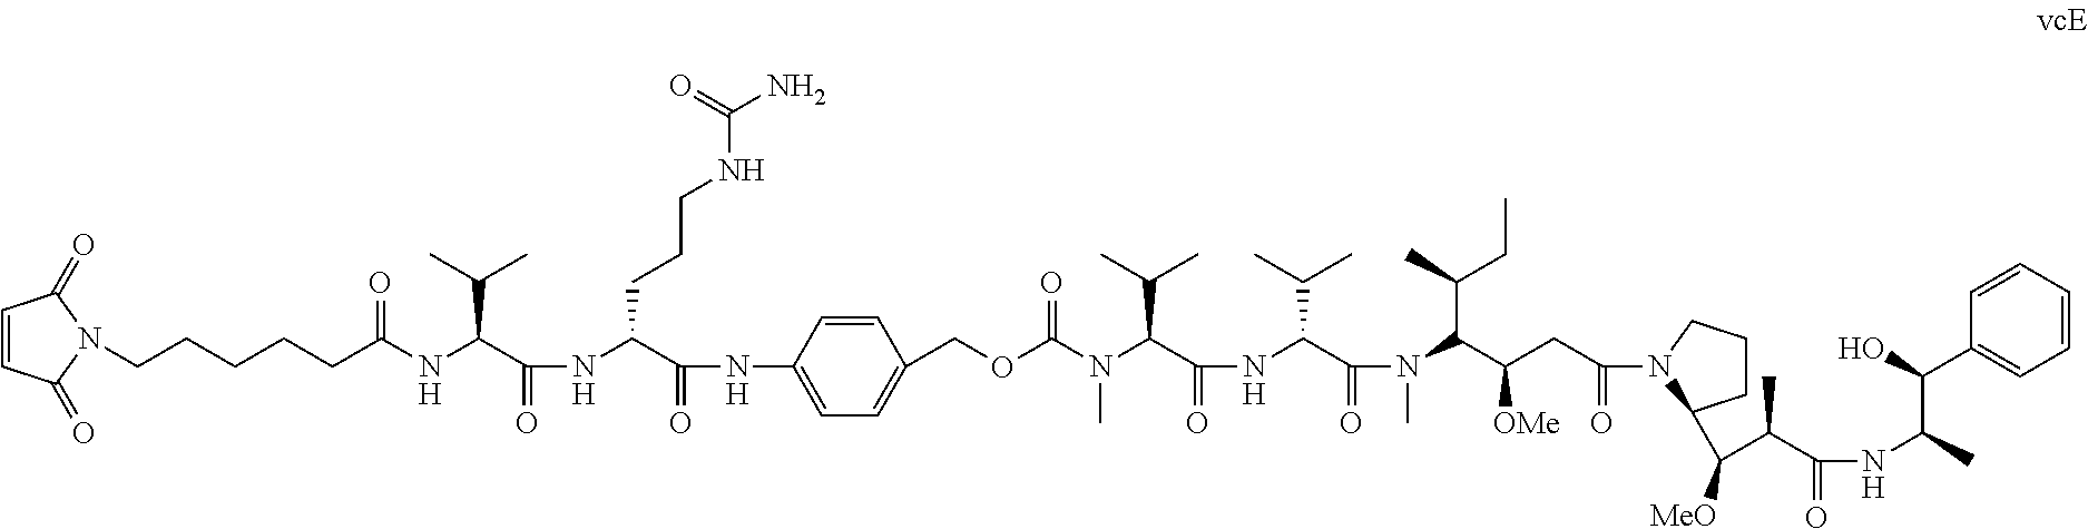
C1=CC(=O)N(CCCCCC(NC(C(NC(C(=O)NC2=CC=C(COC(N(C(C(=O)NC(C(=O)N(C(C([OMe])CC(=O)N3CCCC3C(C(C(=O)NC(C)C(O)C3=CC=CC=C3)C)[MeO])C(C)CC)C)C(C)C)C(C)C)C)=O)C=C2)CCCNC(N)=O)=O)C(C)C)=O)C1=O
